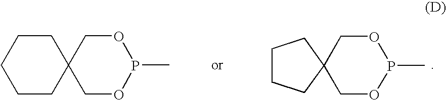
C1CC2(CCC1)COP(C)OC2.C1CCC2(C1)COP(C)OC2
